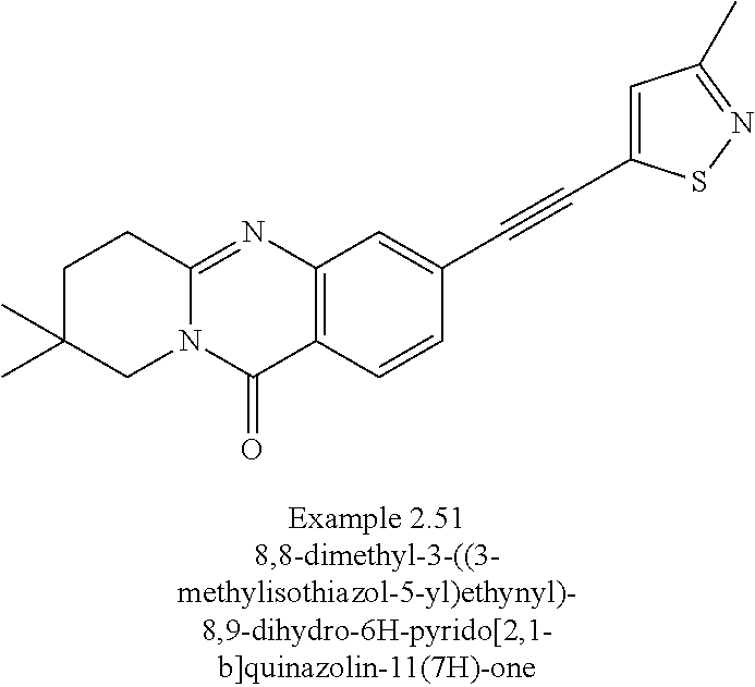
C1C(C)(C)CN2C(=NC3=C(C2=O)C=CC(C#CC2=CC(C)=NS2)=C3)C1
